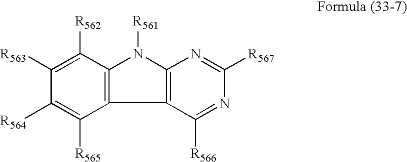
C12=C(N([R561])C3=C1C([R565])=C([R564])C([R563])=C3[R562])N=C([R567])N=C2[R566]
